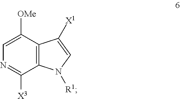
C1([OMe])=CN=C([X3])C2=C1C([X1])=CN2[R1]
